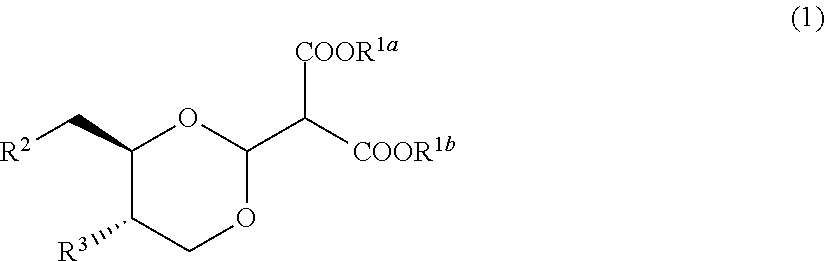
C1(C[R2])C([R3])COC(C([COOR1b])[COOR1a])O1
